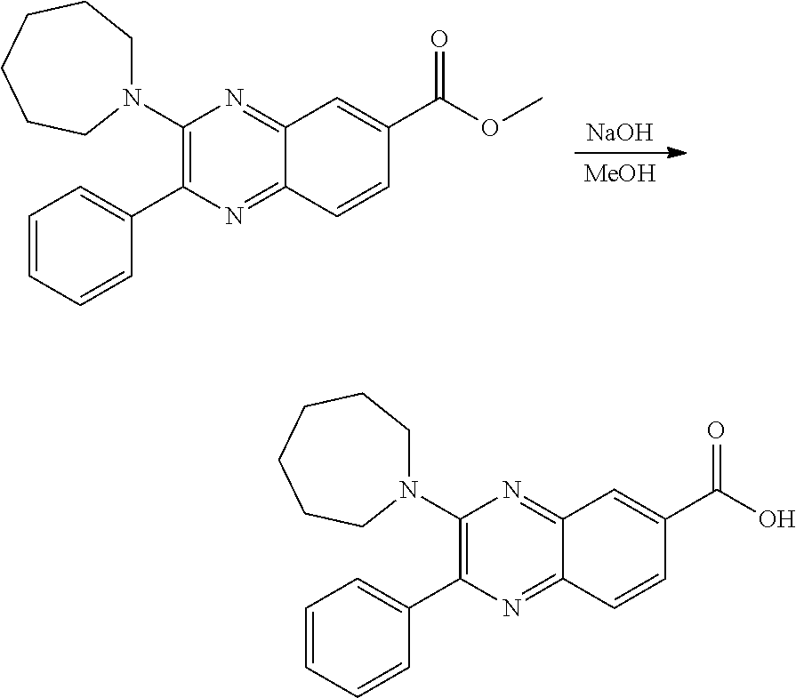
[NaOH].[MeOH].C1(N2CCCCCC2)=C(C2=CC=CC=C2)N=C2C(=N1)C=C(C(=O)OC)C=C2.C1(N2CCCCCC2)=C(C2=CC=CC=C2)N=C2C(=N1)C=C(C(=O)O)C=C2
